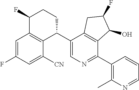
C1=C(F)C=C([CN])C2=C1C(F)CCC2C1=CN=C(C2=C(C)N=CC=C2)C2=C1CC(F)C2O
